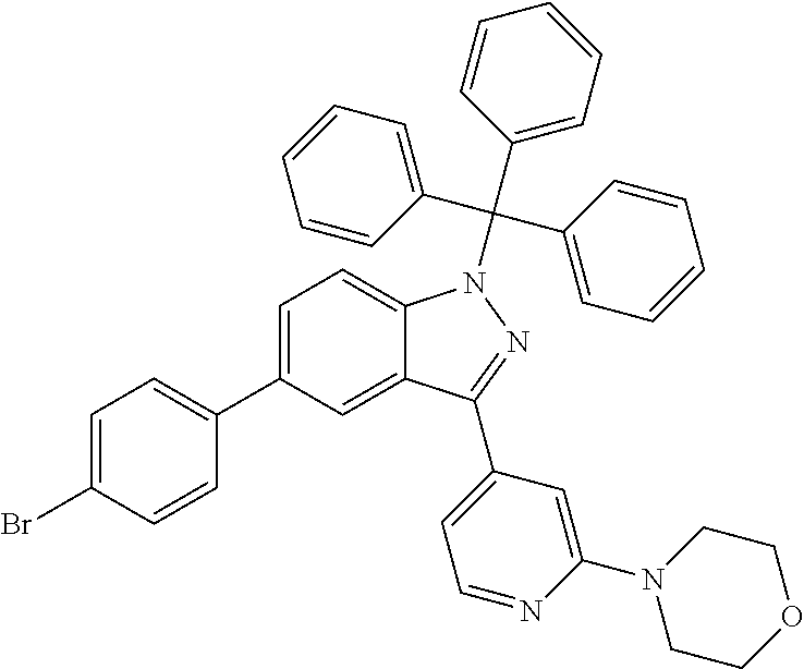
C1=C(C2=CC=C(Br)C=C2)C=C2C(=C1)N(C(C1=CC=CC=C1)(C1=CC=CC=C1)C1=CC=CC=C1)N=C2C1=CC=NC(N2CCOCC2)=C1
